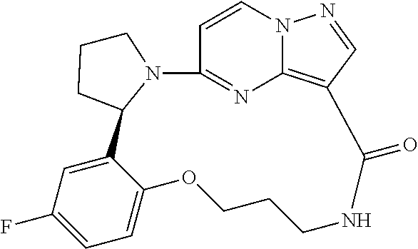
C12=CC(F)=CC=C1OCCCNC(=O)C1=C3N=C(C=CN3N=C1)N1CCCC21
